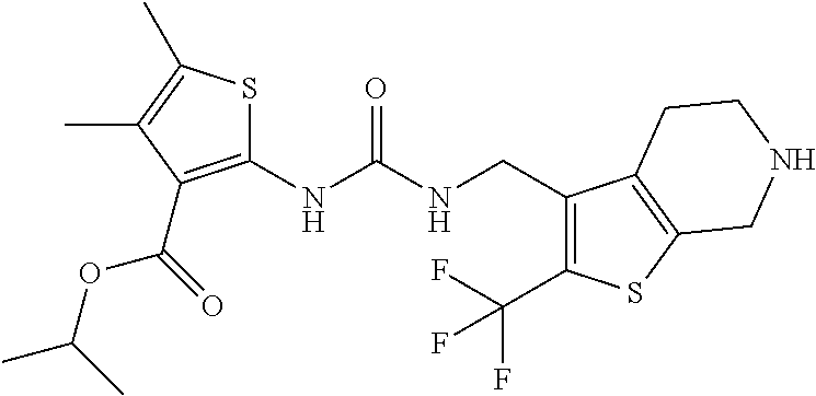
C1(NC(NCC2=C(C(F)(F)F)SC3=C2CCNC3)=O)=C(C(OC(C)C)=O)C(C)=C(C)S1
